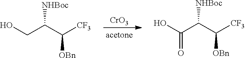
[CrO3].OCC(C([CF3])[OBn])[NHBoc].OC(C(C([CF3])[OBn])[NHBoc])=O
